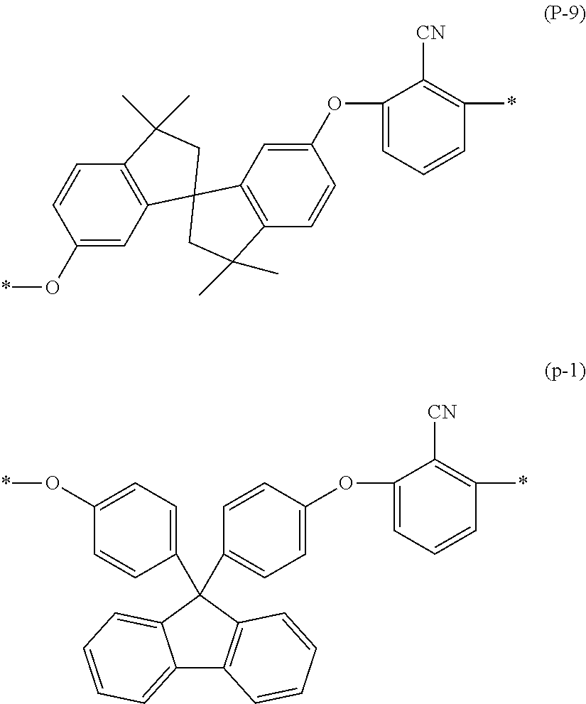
C1(OC2=CC3=C(C=C2)C(C)(C)CC32C3=C(C=CC(O*)=C3)C(C)(C)C2)=CC=CC(*)=C1[CN].C12=CC=CC=C1C(C1=CC=C(O*)C=C1)(C1=CC=C(OC3=CC=CC(*)=C3[CN])C=C1)C1=C2C=CC=C1
